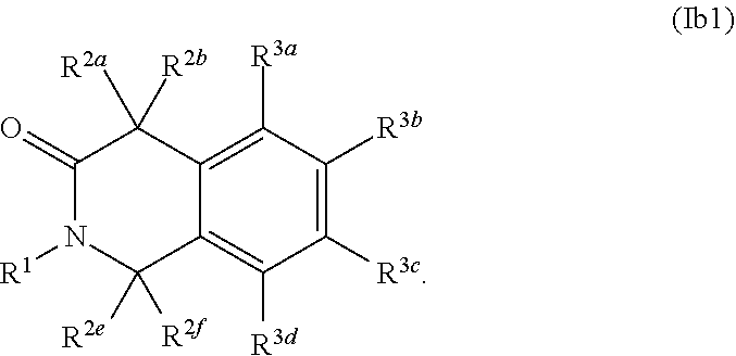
C1(=O)N([R1])C([R2e])([R2f])C2=C([R3d])C([R3c])=C([R3b])C([R3a])=C2C1([R2a])[R2b]
